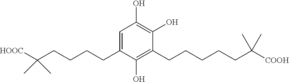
C1(CCCCC(C)(C)[HOOC])=CC(O)=C(O)C(CCCCCC(C)(C)[COOH])=C1O
